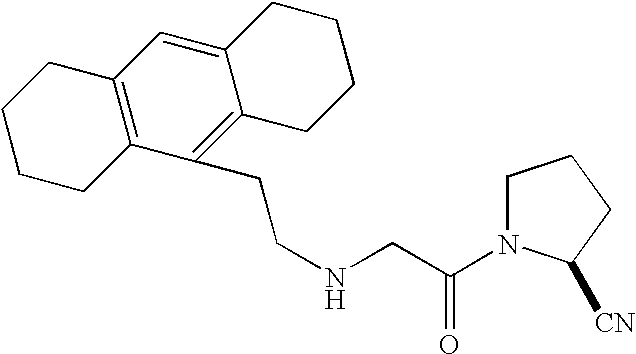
C(NCC(=O)N1CCCC1[CN])CC1=C2C(=CC3=C1CCCC3)CCCC2
